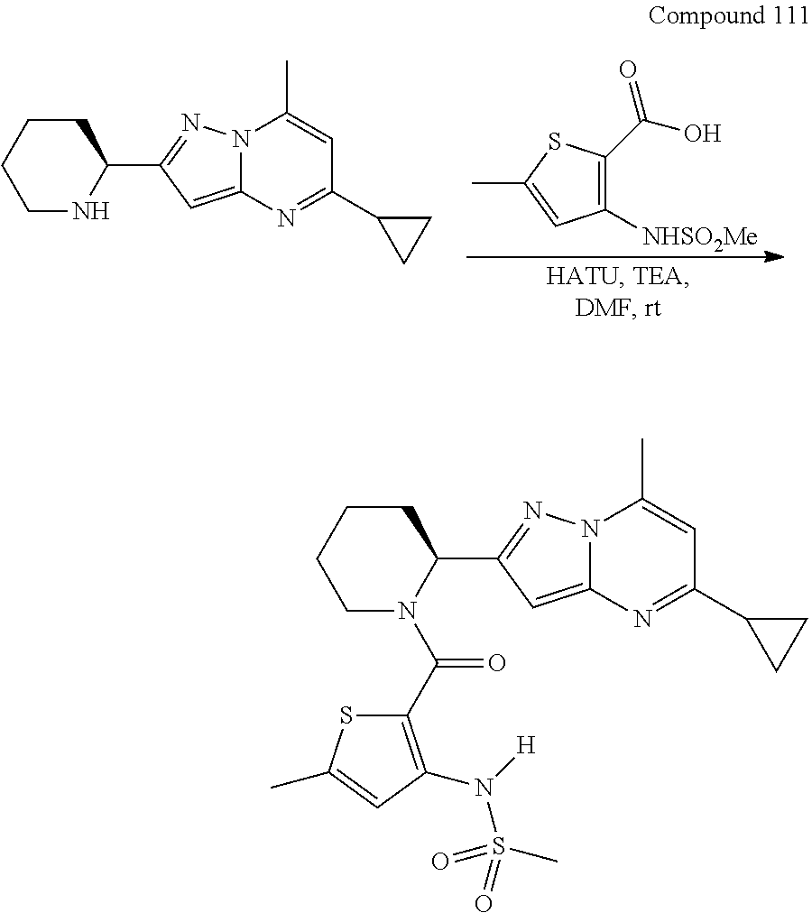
C1([NHSO2Me])=C(C(O)=O)SC(C)=C1.C1CCCNC1C1=NN2C(=C1)N=C(C1CC1)C=C2C.C1CCCN(C(C2=C(N([H])S(C)(=O)=O)C=C(C)S2)=O)C1C1=NN2C(=C1)N=C(C1CC1)C=C2C
